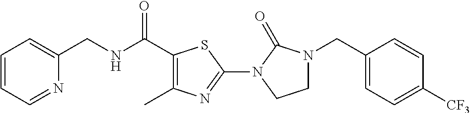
C1=CC=NC(CNC(=O)C2=C(C)N=C(N3C(=O)N(CC4=CC=C([CF3])C=C4)CC3)S2)=C1
